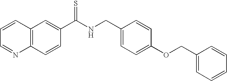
C12=C(C=C(C(NCC3=CC=C(OCC4=CC=CC=C4)C=C3)=S)C=C1)C=CC=N2
